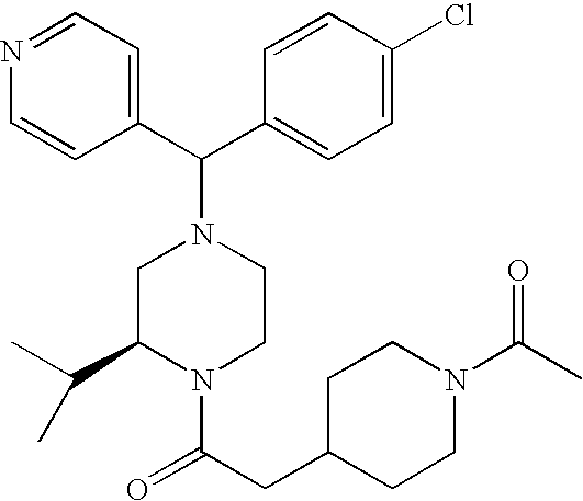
C1(C(C2=CC=C(Cl)C=C2)N2CC(C(C)C)N(C(CC3CCN(C(C)=O)CC3)=O)CC2)=CC=NC=C1
